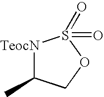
[TeocN]1C(C)COS1(=O)=O
